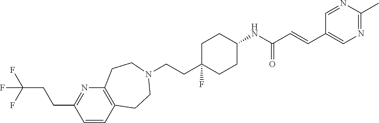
C1=CC2=C(N=C1CCC(F)(F)F)CCN(CCC1(F)CCC(NC(C=CC3=CN=C(C)N=C3)=O)CC1)CC2
